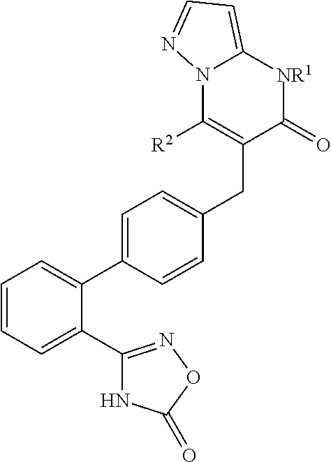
C1=CC=C(C2=NOC(=O)N2)C(C2=CC=C(CC3=C([R2])N4C(=CC=N4)[NR1]C3=O)C=C2)=C1
